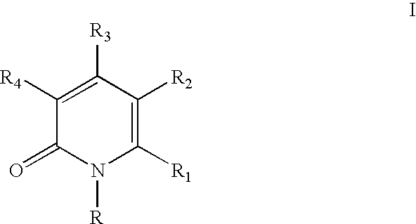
C1([R4])=C([R3])C([R2])=C([R1])N([R])C1=O
